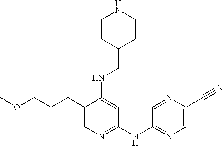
C1(CCCOC)=CN=C(NC2=NC=C(C#N)N=C2)C=C1NCC1CCNCC1
